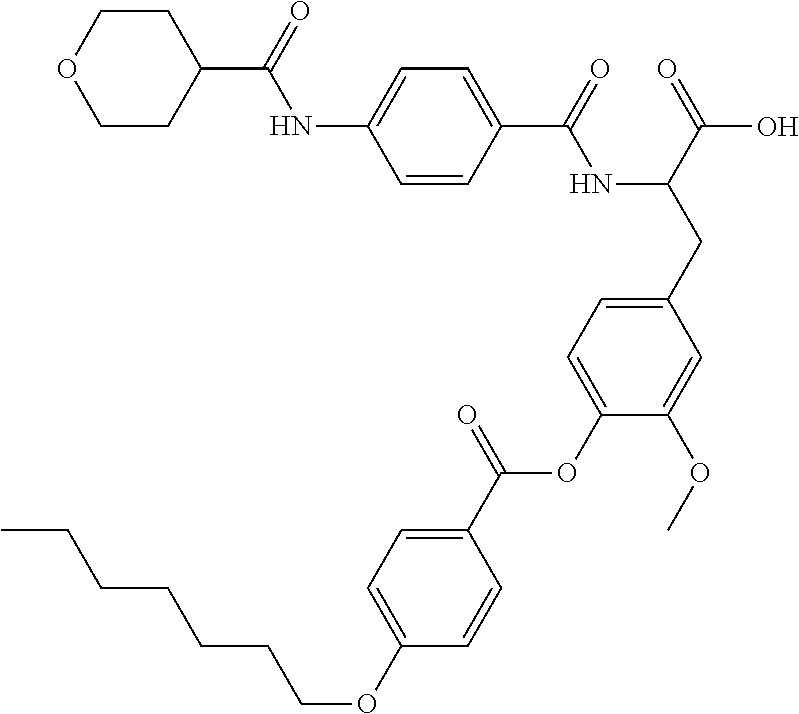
C1=CC(C(=O)NC(CC2=CC=C(OC(C3=CC=C(OCCCCCCC)C=C3)=O)C(OC)=C2)C(=O)O)=CC=C1NC(C1CCOCC1)=O
